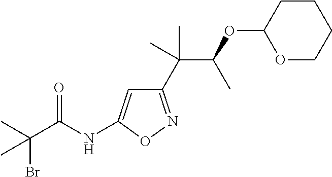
C(Br)(C)(C(NC1=CC(C(C(OC2OCCCC2)C)(C)C)=NO1)=O)C
